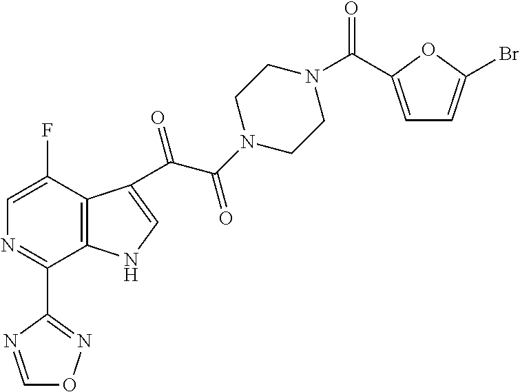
C1=C(F)C2=C(C(C3=NOC=N3)=N1)NC=C2C(C(=O)N1CCN(C(=O)C2=CC=C(Br)O2)CC1)=O
